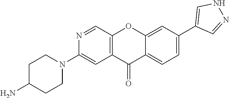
C1C(N)CCN(C2=CC3=C(C=N2)OC2=CC(C4=CNN=C4)=CC=C2C3=O)C1
